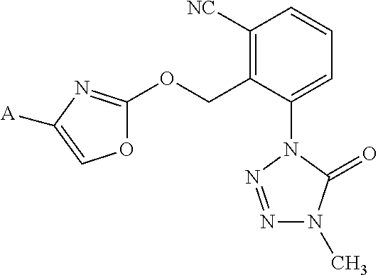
C1([NC])=C(COC2=NC([A])=CO2)C(N2N=NN(C)C2=O)=CC=C1
